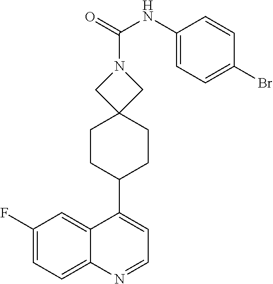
C1(NC(=O)N2CC3(C2)CCC(C2=CC=NC4=CC=C(F)C=C24)CC3)=CC=C(Br)C=C1
